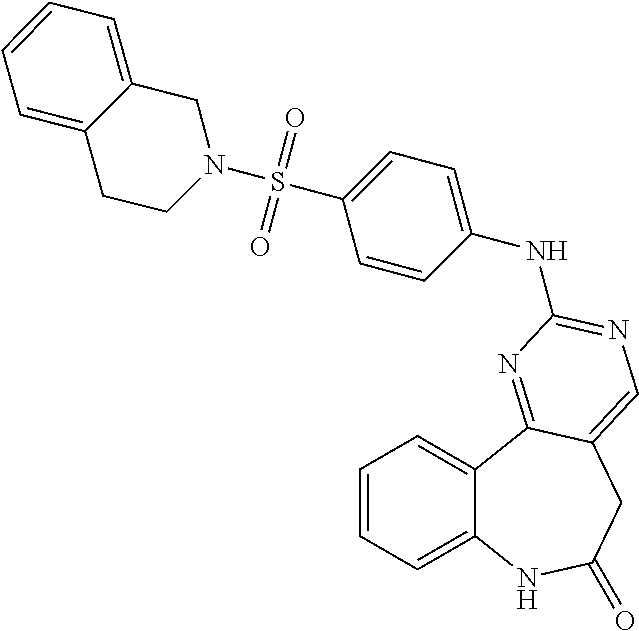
C1=CC=C2C(=C1)C1=NC(NC3=CC=C(S(=O)(=O)N4CCC5=CC=CC=C5C4)C=C3)=NC=C1CC(=O)N2
